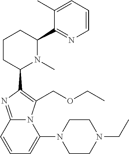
C1CC(C2=C(COCC)N3C(=N2)C=CC=C3N2CCN(CC)CC2)N(C)C(C2=NC=CC=C2C)C1
